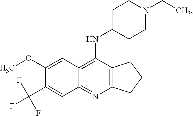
C12=C(N=C3C(=C1NC1CCN(CC)CC1)C=C(OC)C(C(F)(F)F)=C3)CCC2
